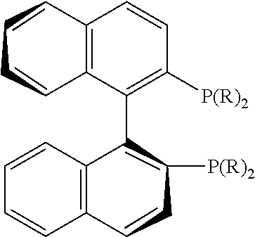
C12=C(C(C3C4=C(CCC3[P(R)2])C=CC=C4)=C([P(R)2])C=C1)CCCC2
